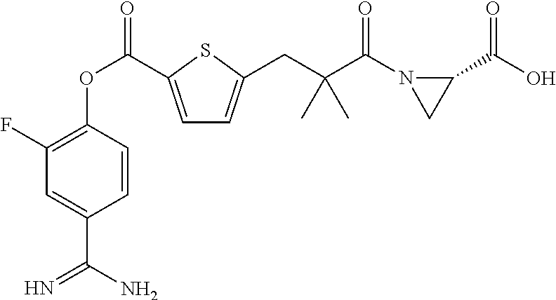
C1(F)=C(OC(=O)C2=CC=C(CC(C(=O)N3C(C(O)=O)C3)(C)C)S2)C=CC(C(N)=N)=C1
